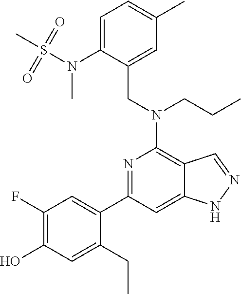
C1=C(N(S(C)(=O)=O)C)C(CN(C2=C3C(=CC(C4=CC(F)=C(O)C=C4CC)=N2)NN=C3)CCC)=CC(C)=C1
